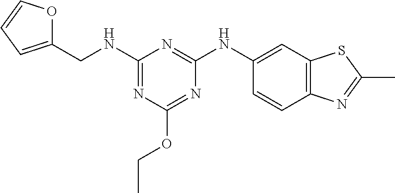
C1(NCC2=CC=CO2)=NC(OCC)=NC(NC2=CC3=C(C=C2)N=C(C)S3)=N1
